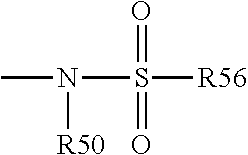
N(S(=O)(=O)[R56])(C)[R50]
